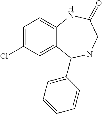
C1=C(Cl)C=C2C(=C1)NC(=O)CNC2C1=CC=CC=C1
